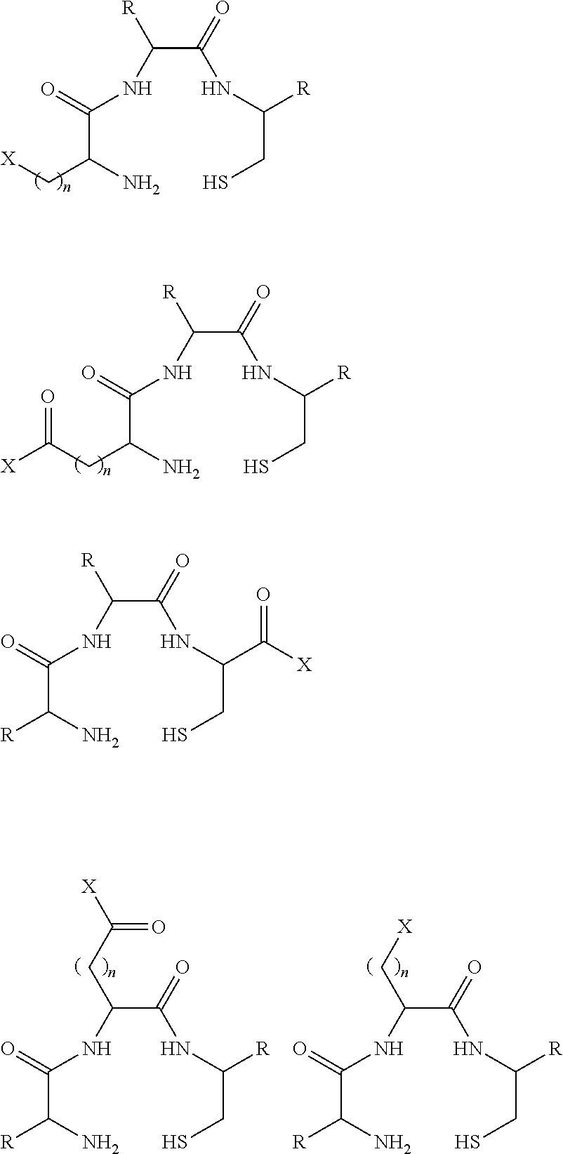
C(C(N)C[X])(=O)NC(C(=O)NC(CS)[R])[R].C(C(N)CC([X])=O)(=O)NC(C(=O)NC(CS)[R])[R].C(C(N)[R])(=O)NC(C(=O)NC(CS)C([X])=O)[R].C(C(N)[R])(=O)NC(C(=O)NC(CS)[R])CC([X])=O.C(C(N)[R])(=O)NC(C(=O)NC(CS)[R])C[X]
